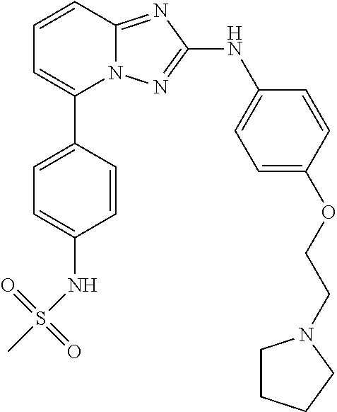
C1=CC2=NC(NC3=CC=C(OCCN4CCCC4)C=C3)=NN2C(C2=CC=C(NS(C)(=O)=O)C=C2)=C1
